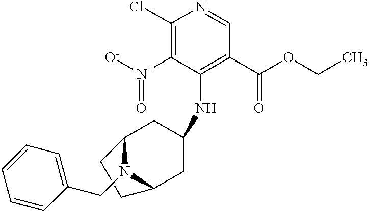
C1(Cl)=C([N+]([O-])=O)C(NC2CC3N(CC4=CC=CC=C4)C(C2)CC3)=C(C(OCC)=O)C=N1
